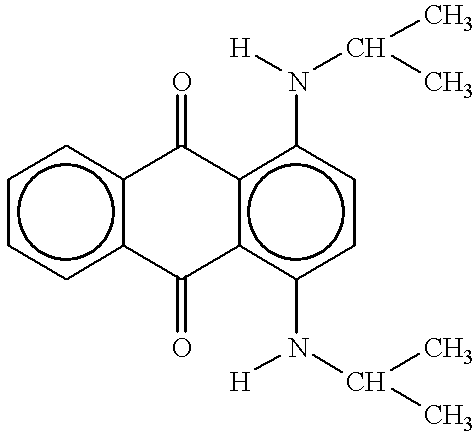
c1ccc2c(c1)C(=O)c1c(c(N([H])C(C)C)ccc1N([H])C(C)C)C2=O
